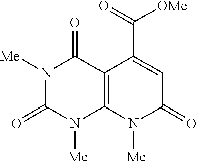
N1([Me])C(=O)N([Me])C2=C(C1=O)C(C(=O)[OMe])=CC(=O)N2[Me]
